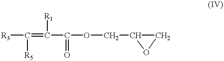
[R3]C([R5])=C([R1])C(=O)OCC1CO1
